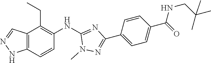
C12=C(C=CC(NC3=NC(C4=CC=C(C(NCC(C)(C)C)=O)C=C4)=NN3C)=C1CC)NN=C2
